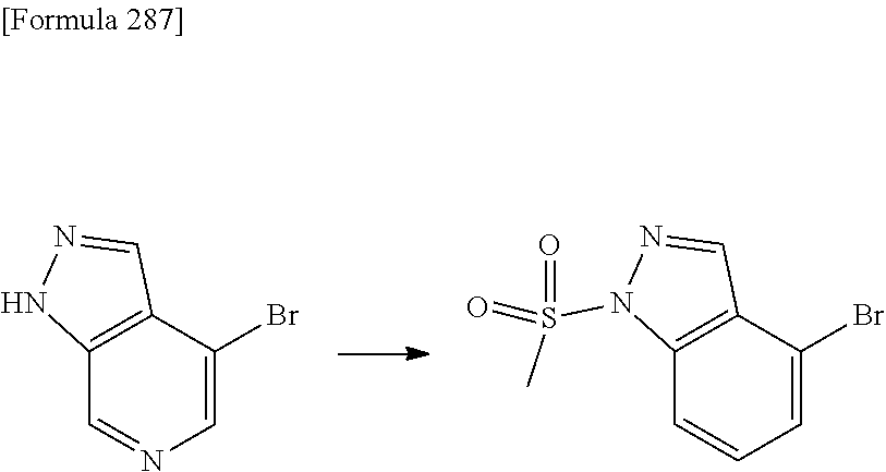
C1=C(Br)C2=C(C=N1)NN=C2.C1=C(Br)C2=C(C=C1)N(S(C)(=O)=O)N=C2
